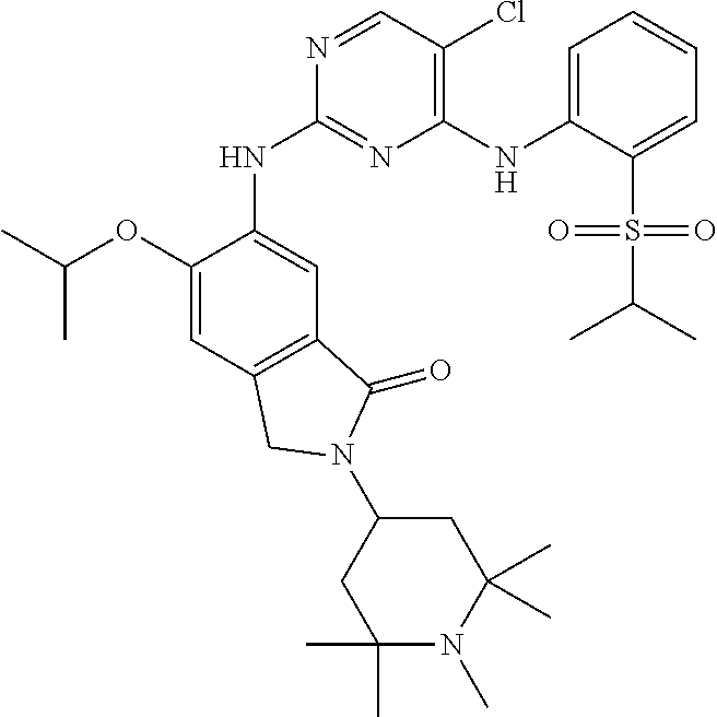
C1(OC(C)C)=CC2=C(C=C1NC1=NC(NC3=CC=CC=C3S(C(C)C)(=O)=O)=C(Cl)C=N1)C(=O)N(C1CC(C)(C)N(C)C(C)(C)C1)C2
